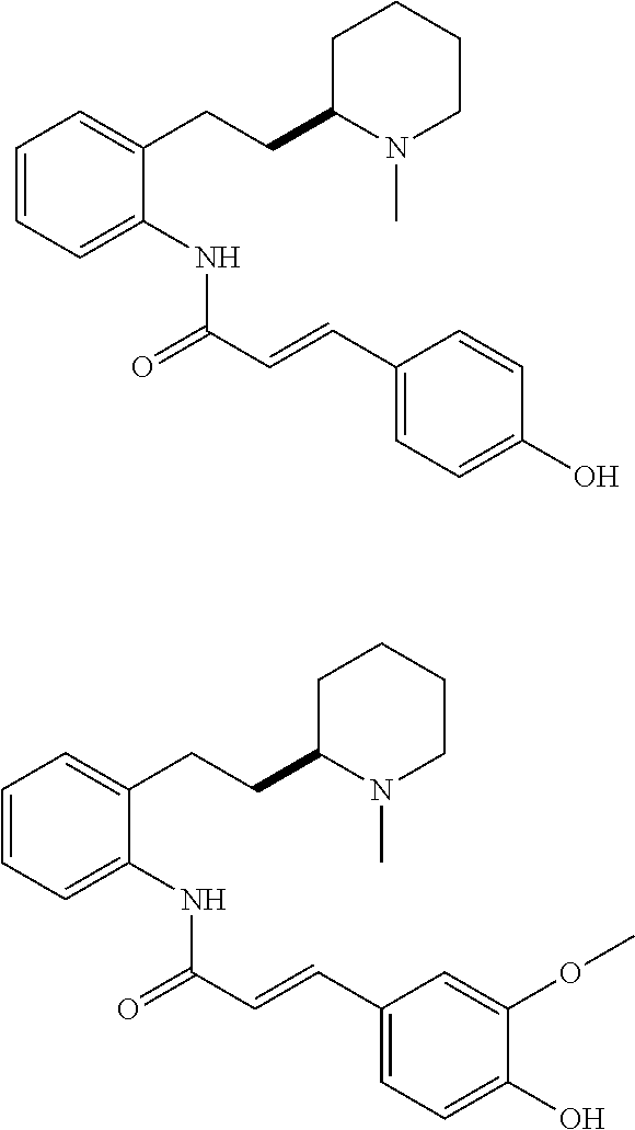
C1=CC=C(NC(C=CC2=CC=C(O)C=C2)=O)C(CCC2N(C)CCCC2)=C1.C1=CC=C(NC(C=CC2=CC=C(O)C(OC)=C2)=O)C(CCC2N(C)CCCC2)=C1
